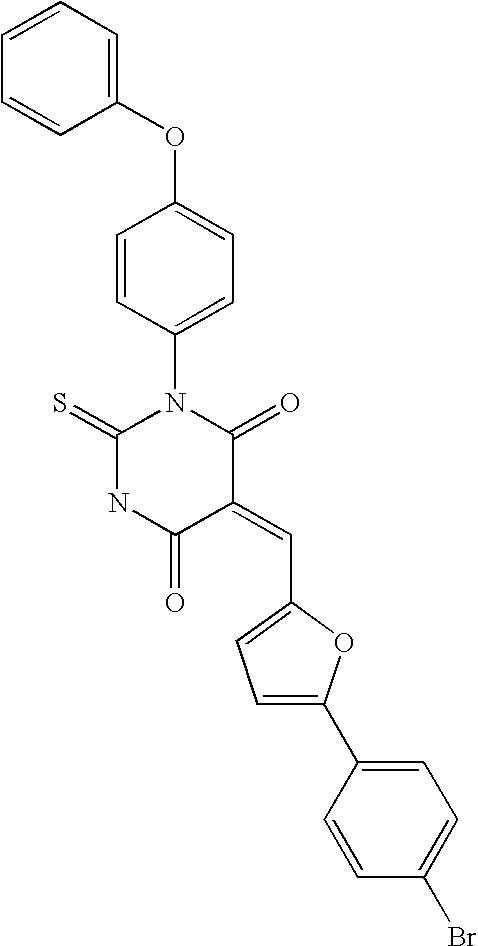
C1(OC2=CC=C(N3C(=S)NC(=O)C(=CC4=CC=C(C5=CC=C(Br)C=C5)O4)C3=O)C=C2)=CC=CC=C1
